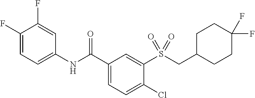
C1(F)=CC=C(NC(C2=CC=C(Cl)C(S(=O)(=O)CC3CCC(F)(F)CC3)=C2)=O)C=C1F
